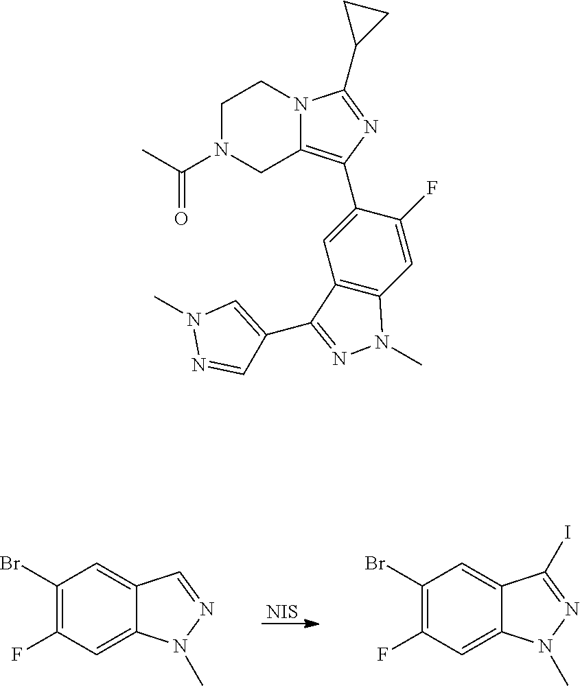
[NIS].C1(Br)=C(F)C=C2C(=C1)C=NN2C.C1(Br)=C(F)C=C2C(=C1)C(I)=NN2C.C1N(C(C)=O)CC2=C(C3=CC4=C(C=C3F)N(C)N=C4C3=CN(C)N=C3)N=C(C3CC3)N2C1
